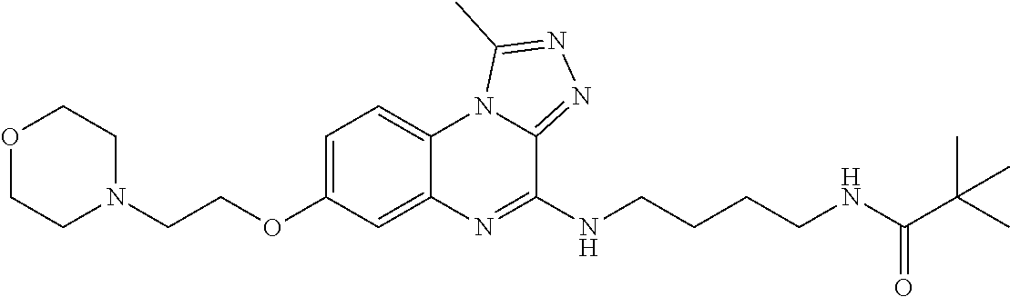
O1CCN(CCOC2=CC=C3C(=C2)N=C(NCCCCNC(C(C)(C)C)=O)C2=NN=C(C)N32)CC1
